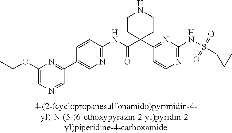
C1(NC(=O)C2(C3=NC(NS(C4CC4)(=O)=O)=NC=C3)CCNCC2)=NC=C(C2=NC(OCC)=CN=C2)C=C1
